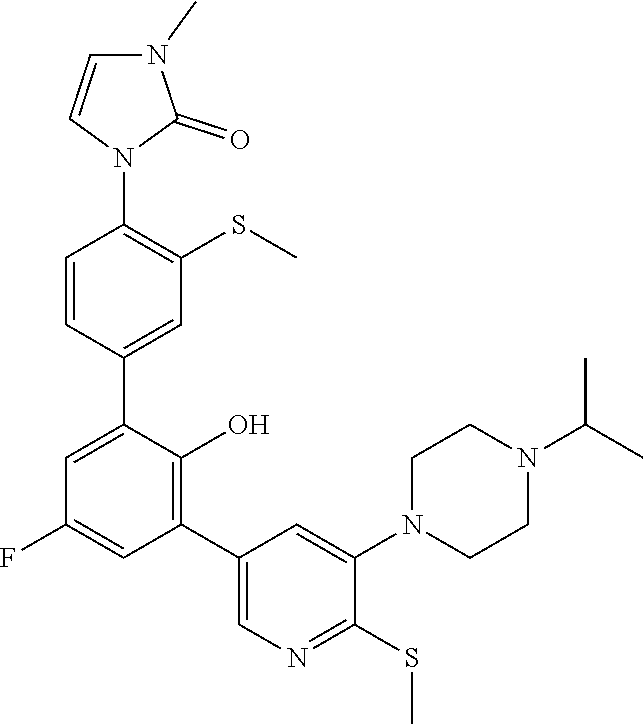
C1=CC(C2=CC(F)=CC(C3=CN=C(SC)C(N4CCN(C(C)C)CC4)=C3)=C2O)=CC(SC)=C1N1C(=O)N(C)C=C1
